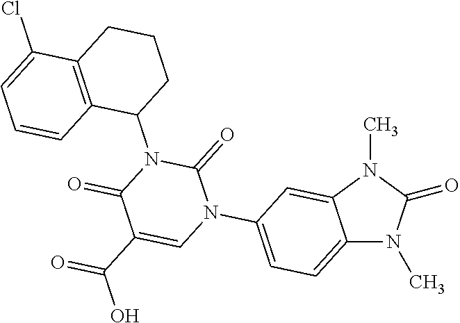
C12=CC=C(N3C=C(C(O)=O)C(=O)N(C4CCCC5=C4C=CC=C5Cl)C3=O)C=C1N(C)C(=O)N2C
